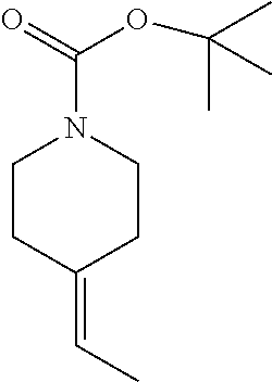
C1CC(=CC)CCN1C(=O)OC(C)(C)C
